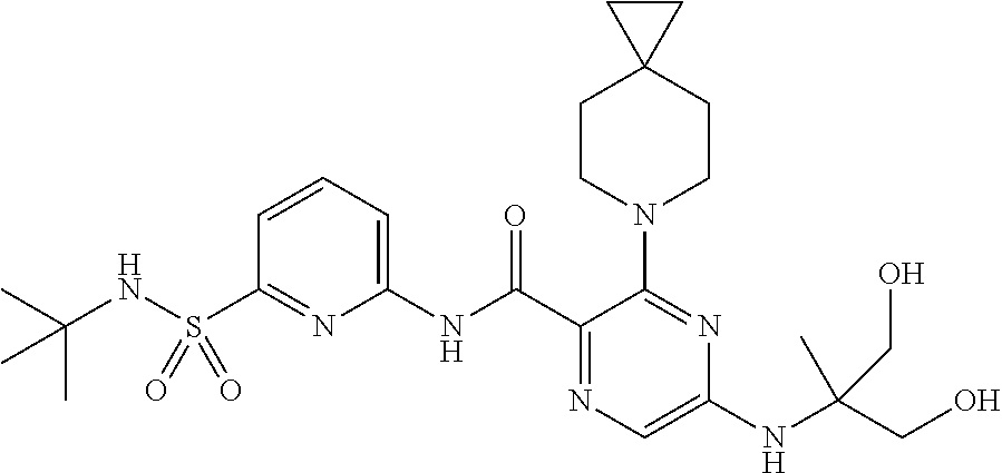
C1(NC(C2=NC=C(NC(CO)(C)CO)N=C2N2CCC3(CC2)CC3)=O)=CC=CC(S(NC(C)(C)C)(=O)=O)=N1
